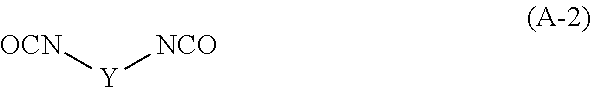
[OCN][Y][NCO]
